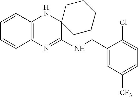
C1=CC2=C(C=C1)N=C(NCC1=CC([CF3])=CC=C1Cl)C1(N2)CCCCC1
